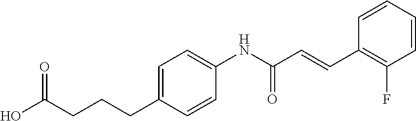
C1=CC=CC(F)=C1C=CC(NC1=CC=C(CCCC(O)=O)C=C1)=O
